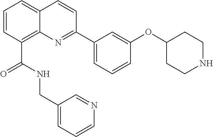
C(C1=C2C(=CC=C1)C=CC(C1=CC=CC(OC3CCNCC3)=C1)=N2)(NCC1=CC=CN=C1)=O
